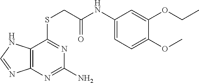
C1(NC(=O)CSC2=NC(N)=NC3=C2NC=N3)=CC=C(OC)C(OCC)=C1
